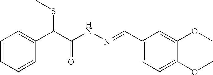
C1=CC=CC(C(C(NN=CC2=CC=C(OC)C(OC)=C2)=O)SC)=C1
